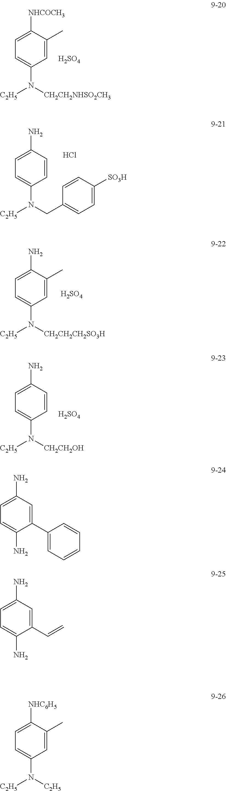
C1(N)=CC=C(N([CH2CH2OH])[C2H5])C=C1.[H2SO4].C1(N)=CC=C(N)C(C2=CC=CC=C2)=C1.C1(N)=CC=C(N)C(C=C)=C1.C1([NHC6H5])=CC=C(N([C2H5])[C2H5])C=C1C.C1([NHCOCH3])=CC=C(N([CH2CH2NHSO2CH3])[C2H5])C=C1C.[H2SO4].C1(N)=CC=C(N(CC2=CC=C([SO3H])C=C2)[C2H5])C=C1.Cl.C1(N)=CC=C(N([CH2CH2CH2SO3H])[C2H5])C=C1C.[H2SO4]
